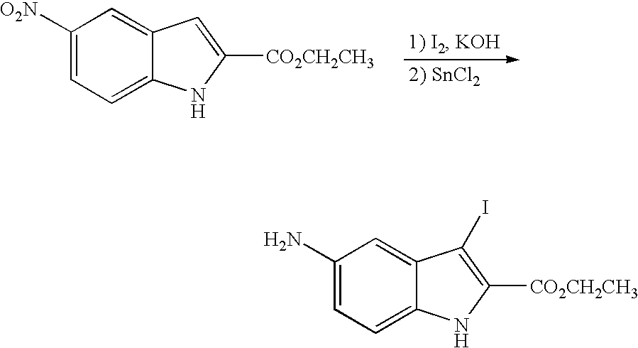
C1([O2N])=CC=C2C(=C1)C=C([CO2CH2CH3])N2.C1(N)=CC=C2C(=C1)C(I)=C([CO2CH2CH3])N2
